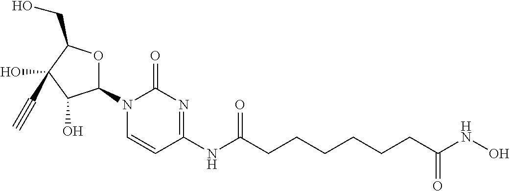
N1(C2OC(CO)C(O)(C#C)C2O)C=CC(NC(CCCCCCC(NO)=O)=O)=NC1=O
